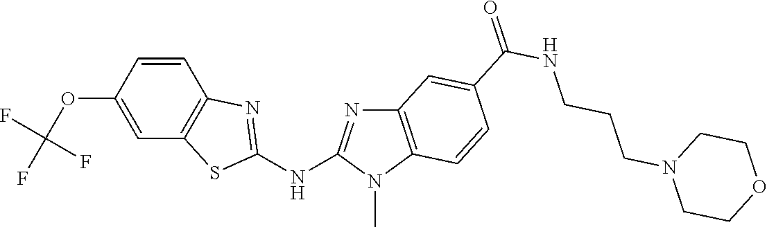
C1(OC(F)(F)F)=CC2=C(C=C1)N=C(NC1=NC3=C(N1C)C=CC(C(NCCCN1CCOCC1)=O)=C3)S2
